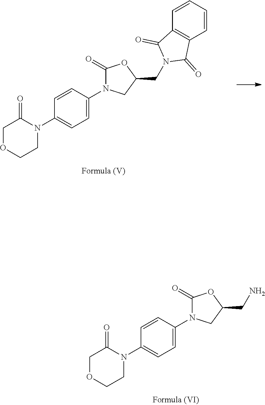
C1OCCN(C2=CC=C(N3C(=O)OC(CN)C3)C=C2)C1=O.C1OCCN(C2=CC=C(N3C(=O)OC(CN4C(=O)C5=C(C=CC=C5)C4=O)C3)C=C2)C1=O
